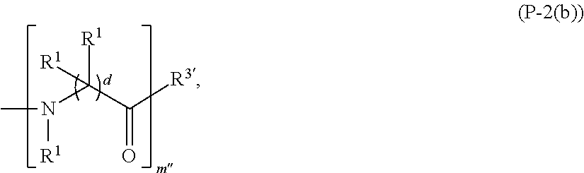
CN(C(C([R3])=O)([R1])[R1])[R1]
